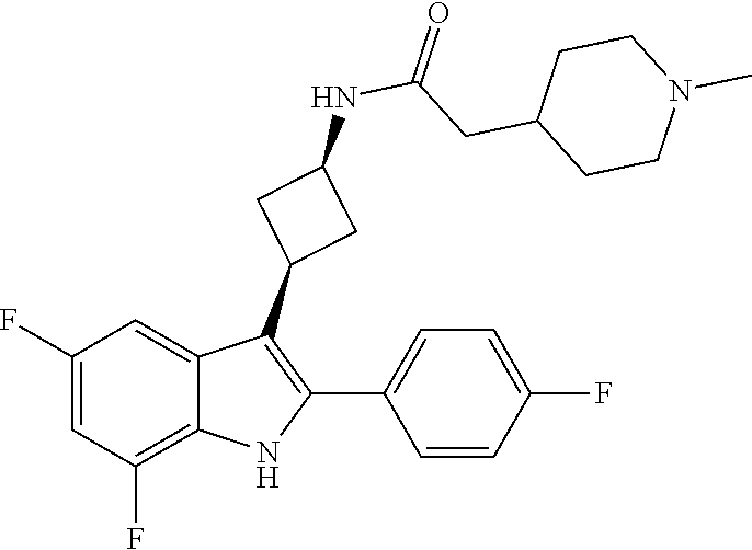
C(C1CCN(C)CC1)C(NC1CC(C2=C(C3=CC=C(F)C=C3)NC3=C(F)C=C(F)C=C32)C1)=O
